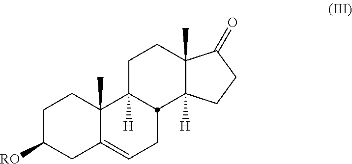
C1C([RO])CC2=CCC3C([H])(C2(C)C1)CCC1(C)C3([H])CCC1=O
